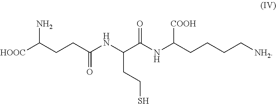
[HOOC]C(CCC(NC(C(NC(CCCC[NH2])[COOH])=O)CCS)=O)N
